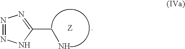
N1=NNC(CN)=N1
